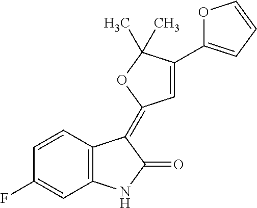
C1=CC(F)=CC2=C1C(=C1C=C(C3=CC=CO3)C(C)(C)O1)C(=O)N2
